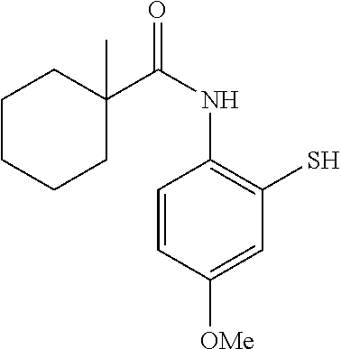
C1CCCC(C(NC2=C(S)C=C([OMe])C=C2)=O)(C)C1
